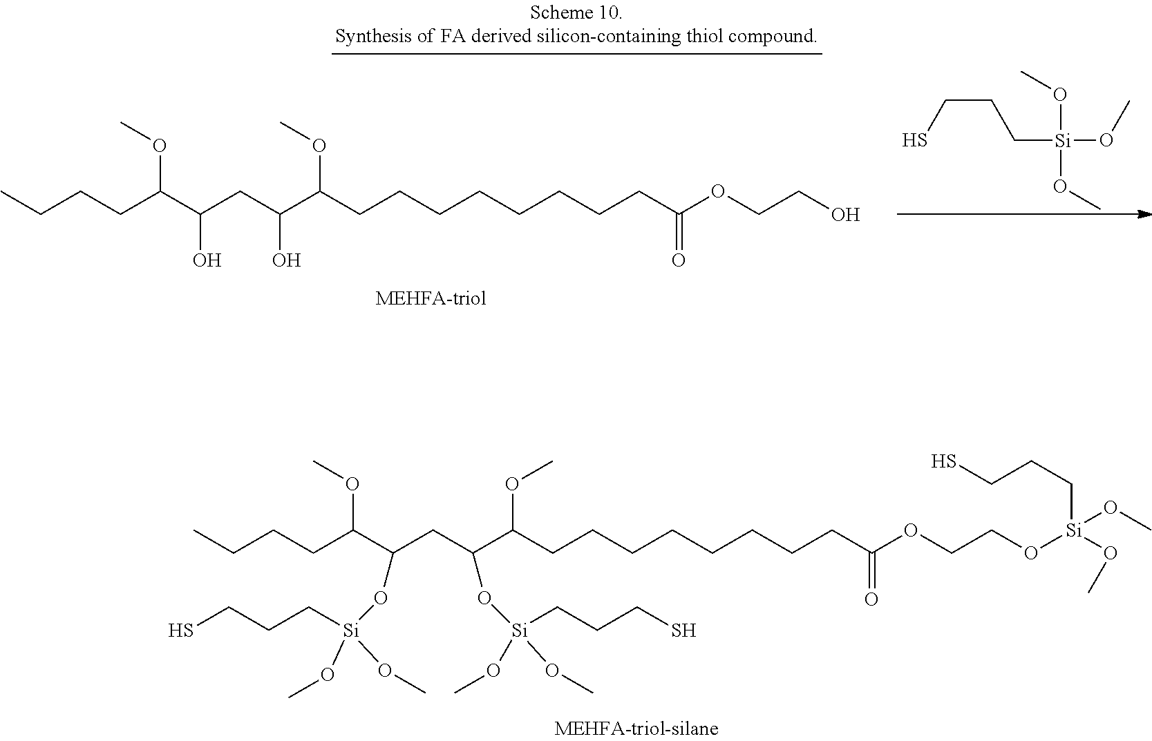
CCCCC(C(CC(C(CCCCCCCCC(OCCO[Si](CCCS)(OC)OC)=O)OC)O[Si](CCCS)(OC)OC)O[Si](OC)(OC)CCCS)OC.CCCCC(C(CC(C(CCCCCCCCC(OCCO)=O)OC)O)O)OC.C([Si](OC)(OC)OC)CCS
